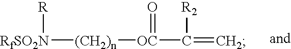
[R][RfSO2N][(CH2)n][OC](C([R2])=C)=O
